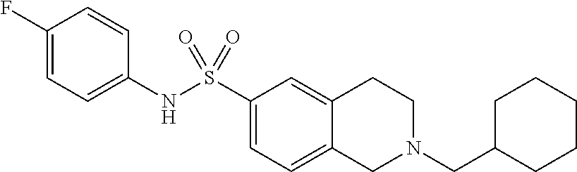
C1(F)=CC=C(NS(C2=CC=C3C(=C2)CCN(CC2CCCCC2)C3)(=O)=O)C=C1
